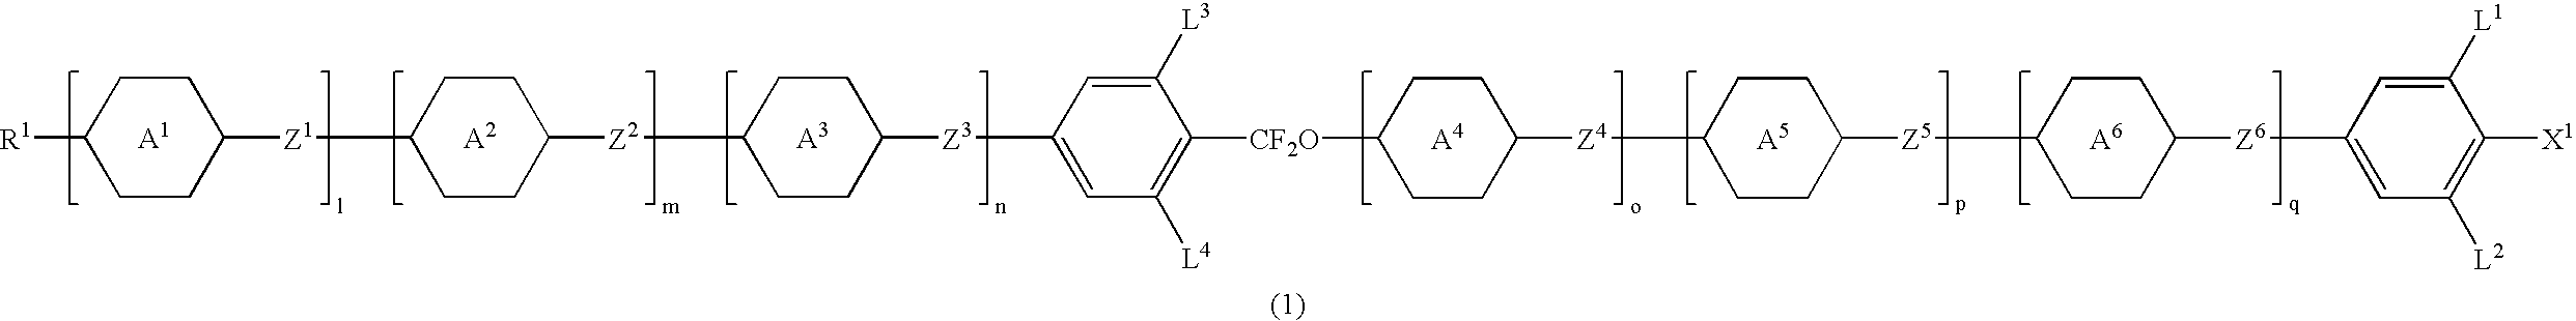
C1([R1])CCC([Z1]C2CCC([Z2]C3CCC([Z3]C4=CC([L4])=C([CF2O]C5CCC([Z4]C6CCC([Z5]C7CCC([Z6]C8=CC([L2])=C([X1])C([L1])=C8)CC7)CC6)CC5)C([L3])=C4)CC3)CC2)CC1
